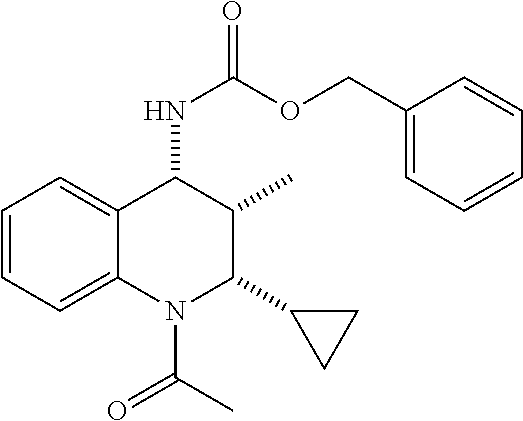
C12=CC=CC=C1C(NC(OCC1=CC=CC=C1)=O)C(C)C(C1CC1)N2C(=O)C
